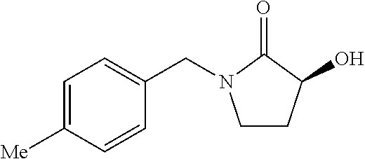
C1CC(O)C(=O)N1CC1=CC=C([Me])C=C1
